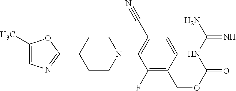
C1(C2CCN(C3=C(C#N)C=CC(COC(=O)NC(N)=N)=C3F)CC2)=NC=C(C)O1
